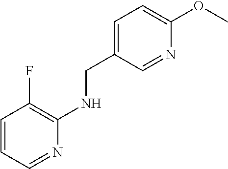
C1=C(CNC2=C(F)C=CC=N2)C=NC(OC)=C1
